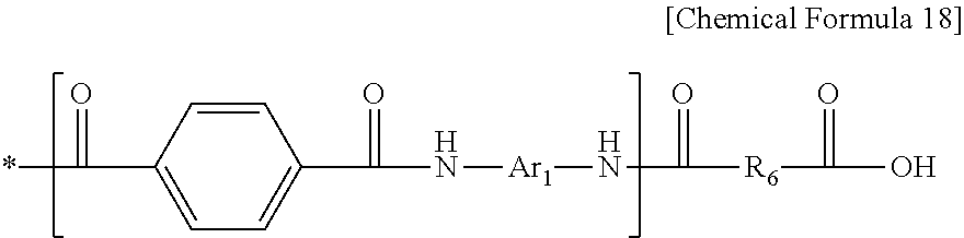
*C(C1=CC=C(C(N[Ar1]NC([R6]C(O)=O)=O)=O)C=C1)=O
